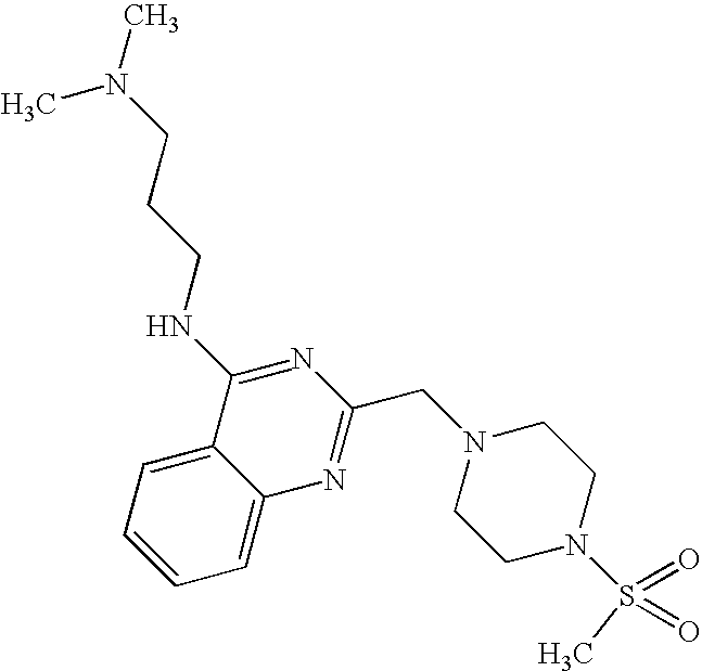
C1=C2C(=CC=C1)N=C(CN1CCN(S(=O)(=O)C)CC1)N=C2NCCCN(C)C
